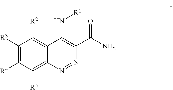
C1([R3])=C([R4])C([R5])=C2C(=C1[R2])C(N[R1])=C(C(=O)[NH2])N=N2
